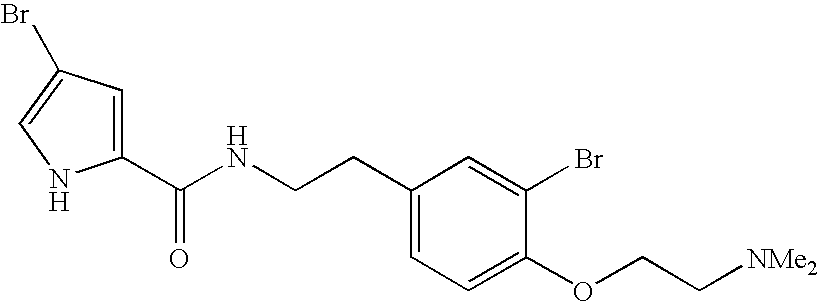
C1(C(NCCC2=CC=C(OCC[NMe2])C(Br)=C2)=O)=CC(Br)=CN1
